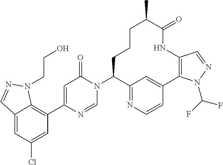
C12=CC(Cl)=CC(C3=CC(=O)N(C4CCCC(C)C(=O)NC5=C(C6=CC4=NC=C6)N(C(F)F)N=C5)C=N3)=C1N(CCO)N=C2
